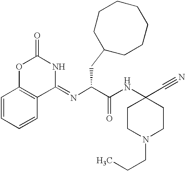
C1(=NC(C(NC2(C#N)CCN(CCC)CC2)=O)CC2CCCCCCC2)NC(=O)OC2=C1C=CC=C2
